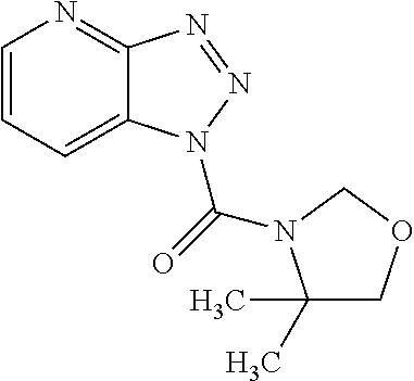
C1=CC=C2C(=N1)N=NN2C(=O)N1C(C)(C)COC1
